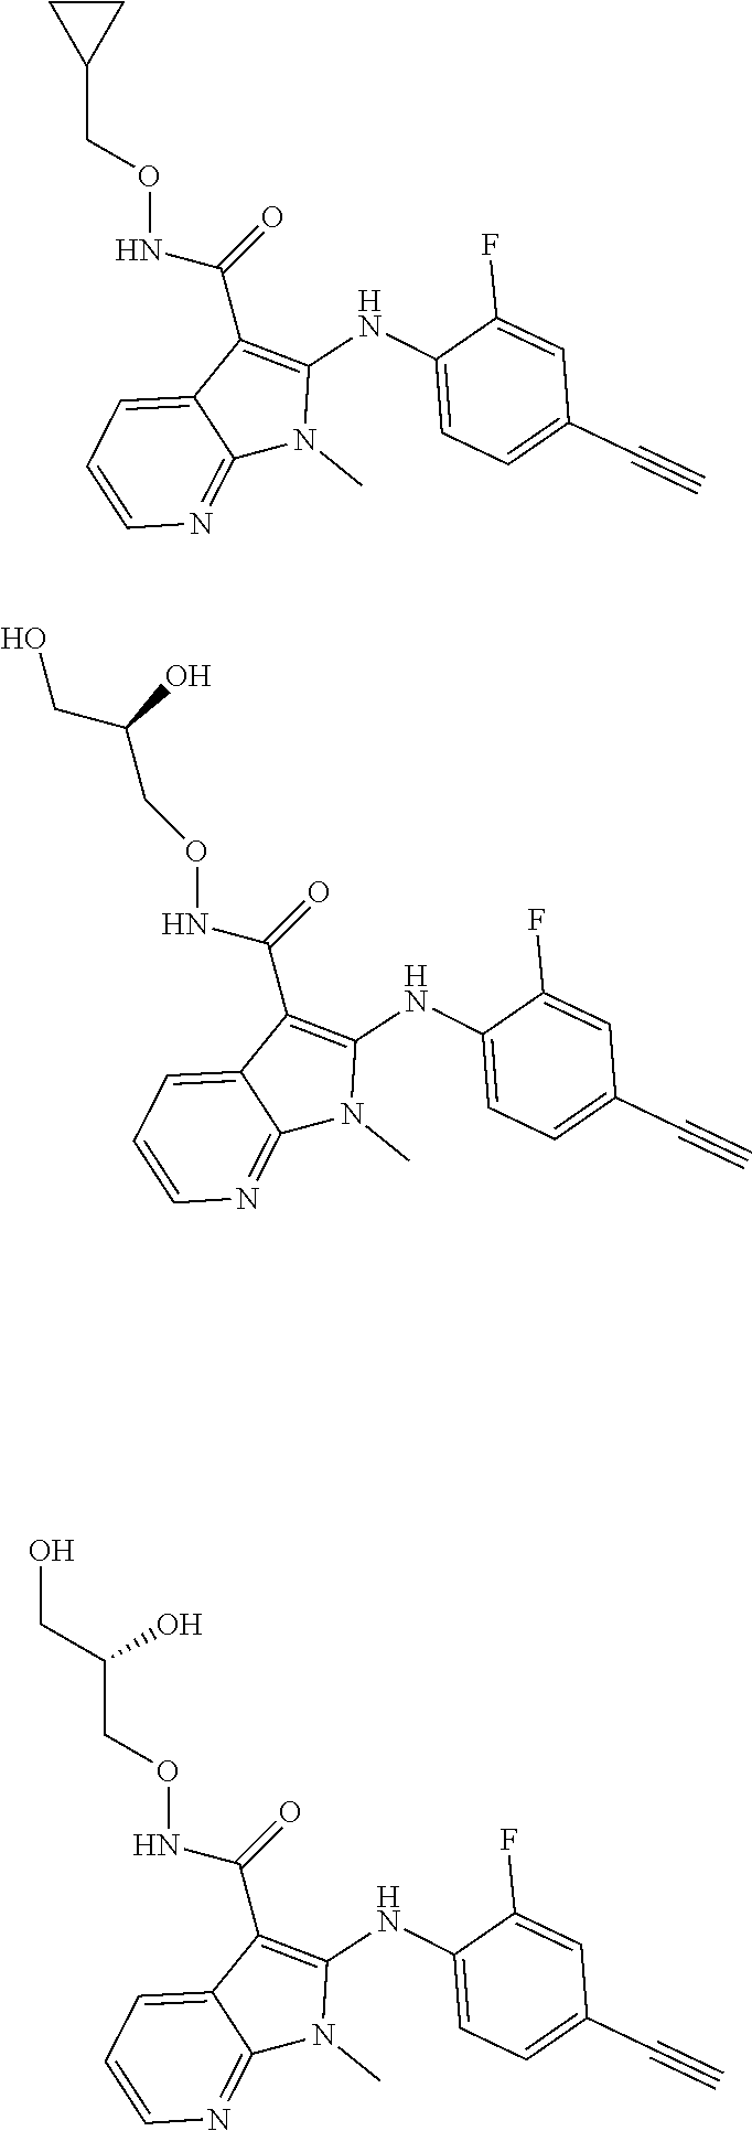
O(NC(=O)C1=C(NC2=CC=C(C#C)C=C2F)N(C)C2=NC=CC=C12)CC(O)CO.O(NC(=O)C1=C(NC2=CC=C(C#C)C=C2F)N(C)C2=NC=CC=C12)CC1CC1.O(NC(=O)C1=C(NC2=CC=C(C#C)C=C2F)N(C)C2=NC=CC=C12)CC(O)CO
